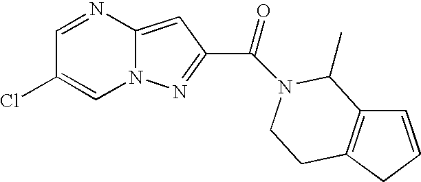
C1=NC2=CC(C(=O)N3C(C)C4=C(CC=C4)CC3)=NN2C=C1Cl
